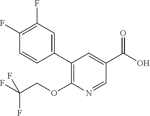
C1(C2=C(OCC(F)(F)F)N=CC(C(O)=O)=C2)=CC(F)=C(F)C=C1
